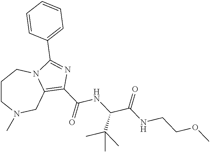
C1CN(C)CC2=C(C(NC(C(=O)NCCOC)C(C)(C)C)=O)N=C(C3=CC=CC=C3)N2C1
